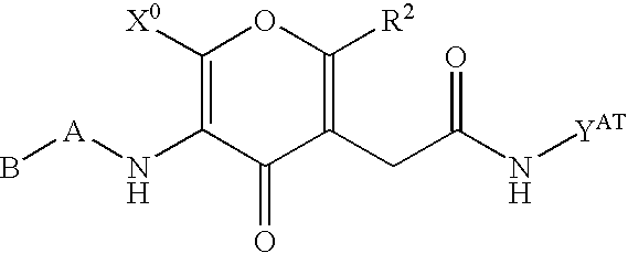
C1([X0])=C(N[A]B)C(=O)C(CC(N[YAT])=O)=C([R2])O1
